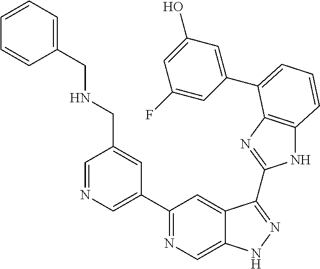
C1(C2=NC=C3C(=C2)C(C2=NC4=C(N2)C=CC=C4C2=CC(O)=CC(F)=C2)=NN3)=CN=CC(CNCC2=CC=CC=C2)=C1
